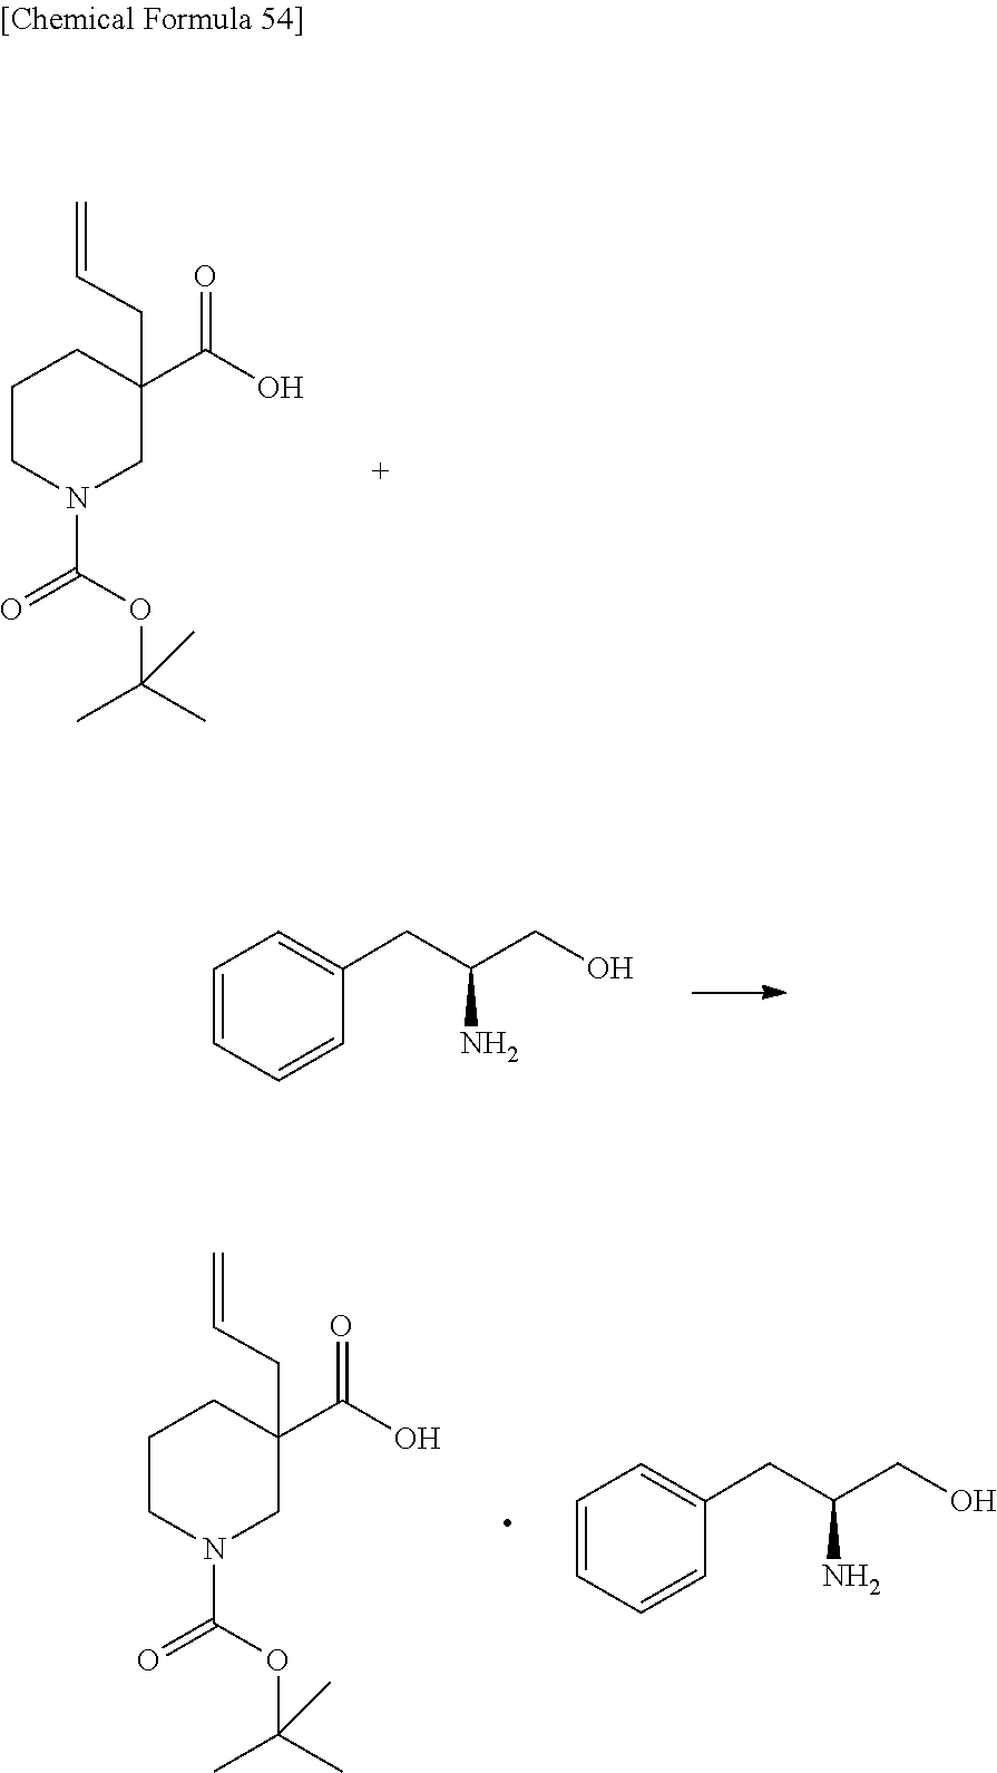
O=C(N1CC(CC=C)(C(=O)O)CCC1)OC(C)(C)C.C1=CC=C(CC(CO)N)C=C1.O=C(N1CC(CC=C)(C(=O)O)CCC1)OC(C)(C)C.C1=CC=C(CC(CO)N)C=C1
